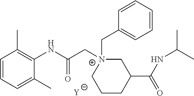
[Y].C1=CC=C(C)C(NC(C[N+]2(CC3=CC=CC=C3)CC(C(NC(C)C)=O)CCC2)=O)=C1C
